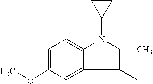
C1=C(OC)C=C2C(=C1)N(C1CC1)C(C)C2C
